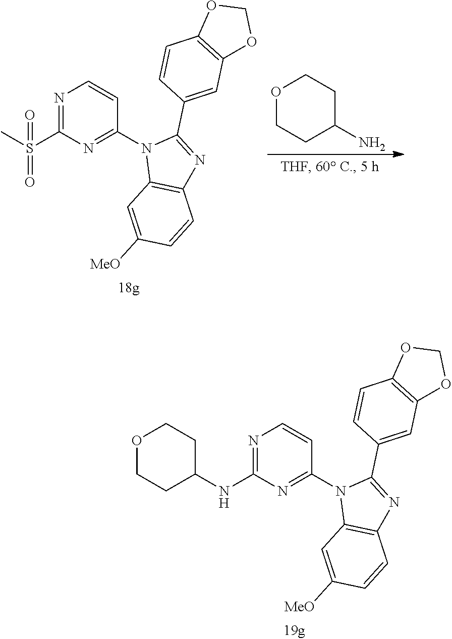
N1=C(S(C)(=O)=O)N=C(N2C3=C(N=C2C2=CC4=C(C=C2)OCO4)C=CC([MeO])=C3)C=C1.O1CCC(N)CC1.N1=C(NC2CCOCC2)N=C(N2C3=C(N=C2C2=CC4=C(C=C2)OCO4)C=CC([MeO])=C3)C=C1
